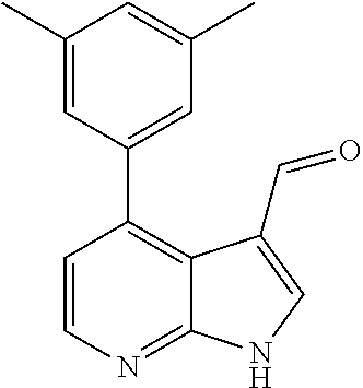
C1(C)=CC(C2=C3C(=NC=C2)NC=C3C=O)=CC(C)=C1
